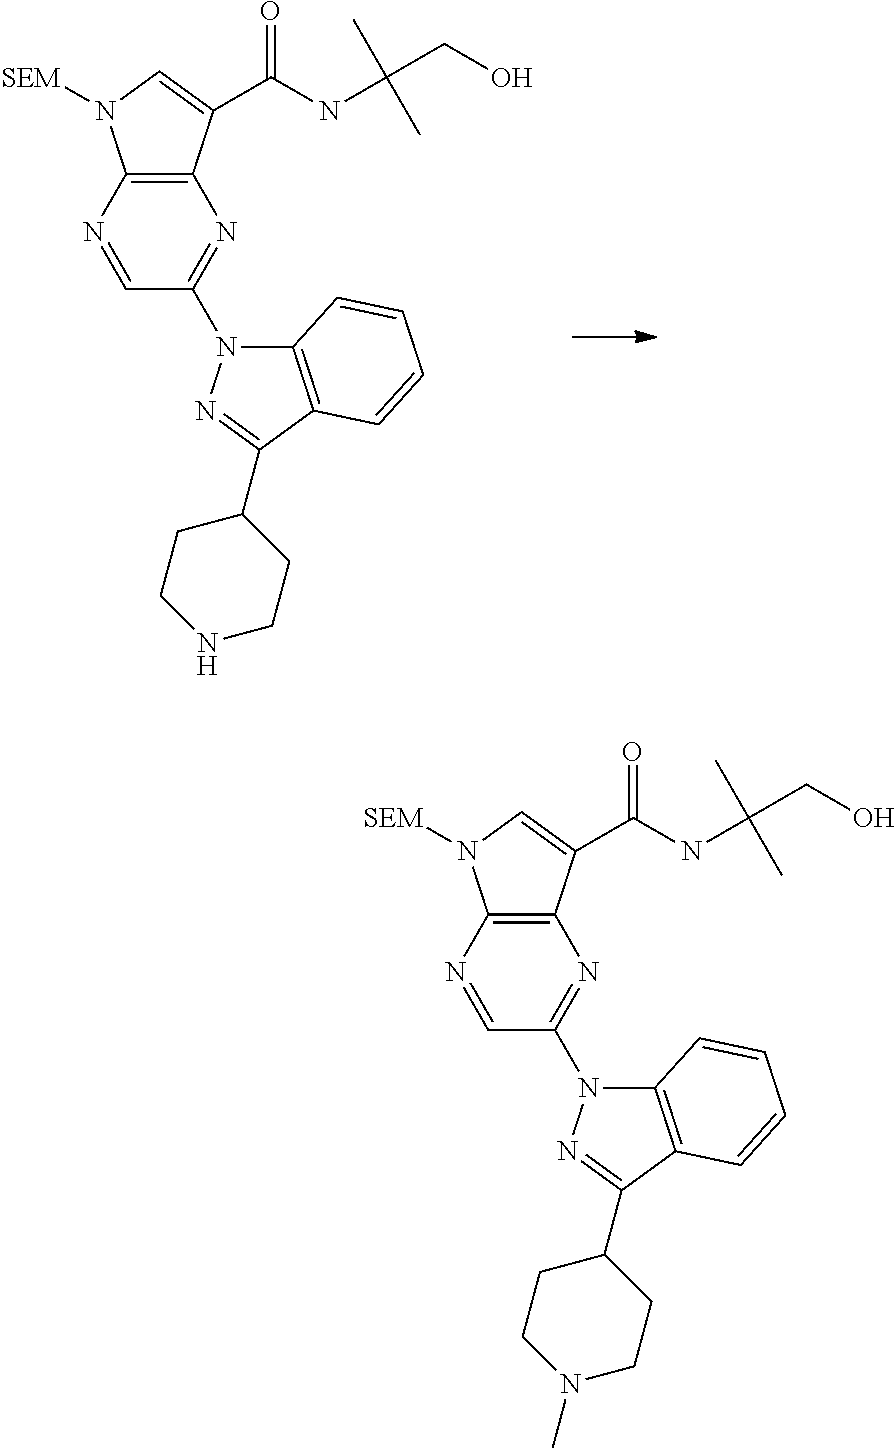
C12=C(N=CC(N3C4=C(C(C5CCNCC5)=N3)C=CC=C4)=N1)N([SEM])C=C2C(NC(C)(C)CO)=O.C12=C(N=CC(N3C4=C(C(C5CCN(C)CC5)=N3)C=CC=C4)=N1)N([SEM])C=C2C(NC(C)(C)CO)=O
